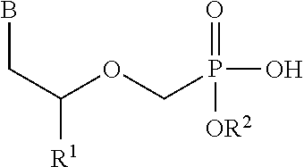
BCC([R1])OCP(=O)(O)[OR2]
